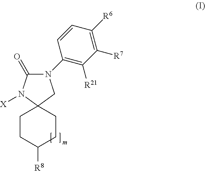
C1CC([R8])CCC12CN(C1=C([R21])C([R7])=C([R6])C=C1)C(=O)N2[X]
